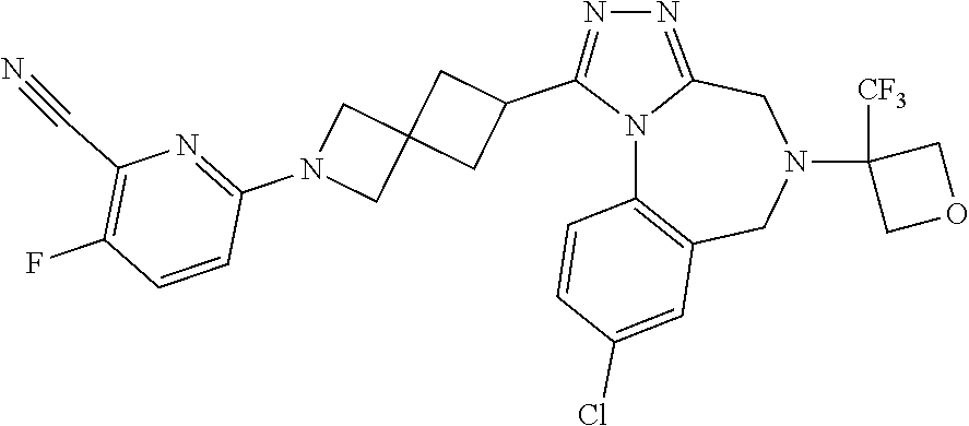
N12C3=C(CN(C4([CF3])COC4)CC1=NN=C2C1CC2(C1)CN(C1=NC(C#N)=C(F)C=C1)C2)C=C(Cl)C=C3
